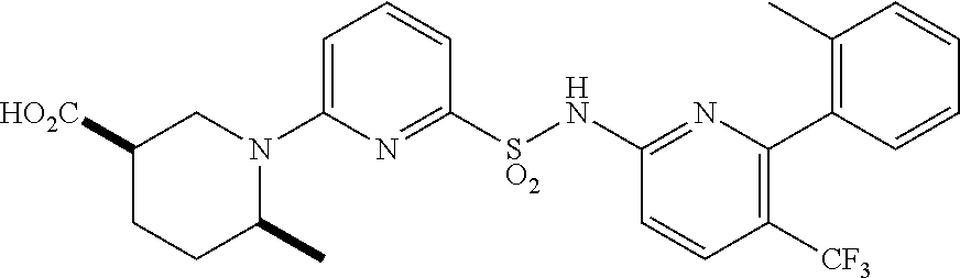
N1(C2=CC=CC([SO2]NC3=NC(C4=C(C)C=CC=C4)=C([CF3])C=C3)=N2)CC([HO2C])CCC1C
